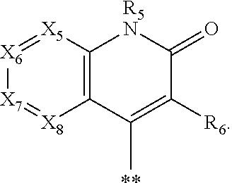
C12=C([X5]=[X6][X7]=[X8]1)[R5N]C(=O)C([R6])=C2C.[**]
